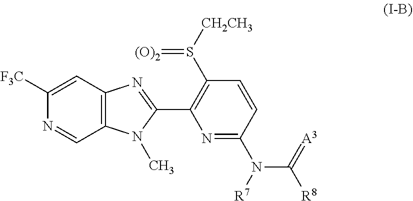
N1=C(N([R7])C(=[A3])[R8])C=CC(S([CH2CH3])=[(O)2])=C1C1=NC2=C(C=NC([F3C])=C2)N1C
